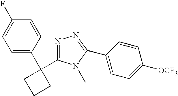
C1(F)=CC=C(C2(C3=NN=C(C4=CC=C([OCF3])C=C4)N3C)CCC2)C=C1
